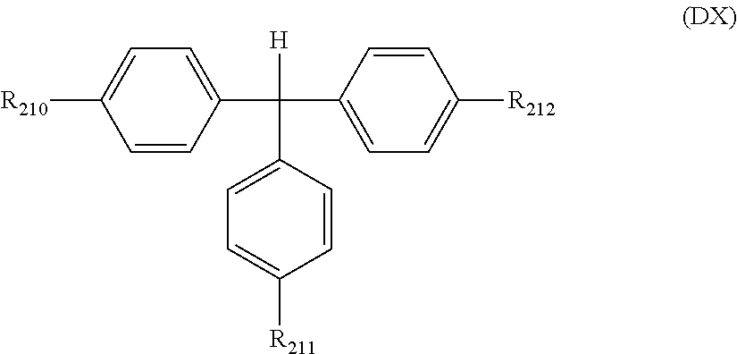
[H]C(C1=CC=C([R211])C=C1)(C1=CC=C([R212])C=C1)C1=CC=C([R210])C=C1
